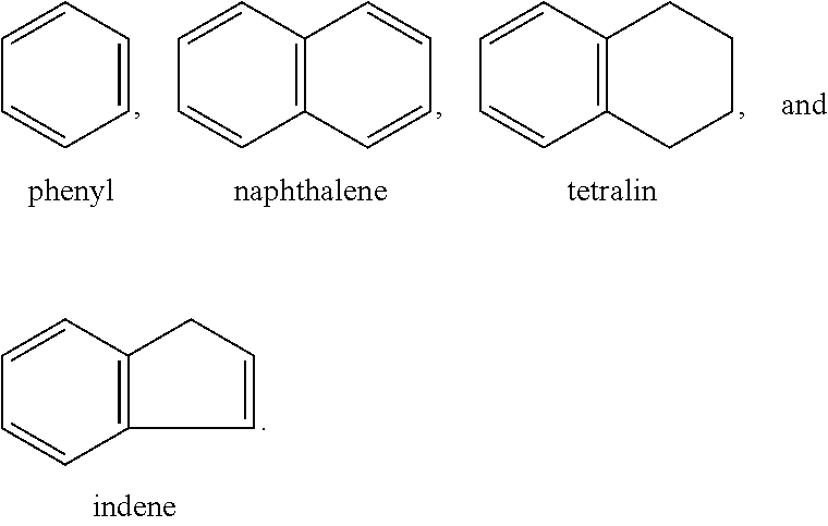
C1=CC2=C(C=C1)C=CC2.C1=CC=CC=C1.C1=CC=CC2=C1C=CC=C2.C1=CC=CC2=C1CCCC2
